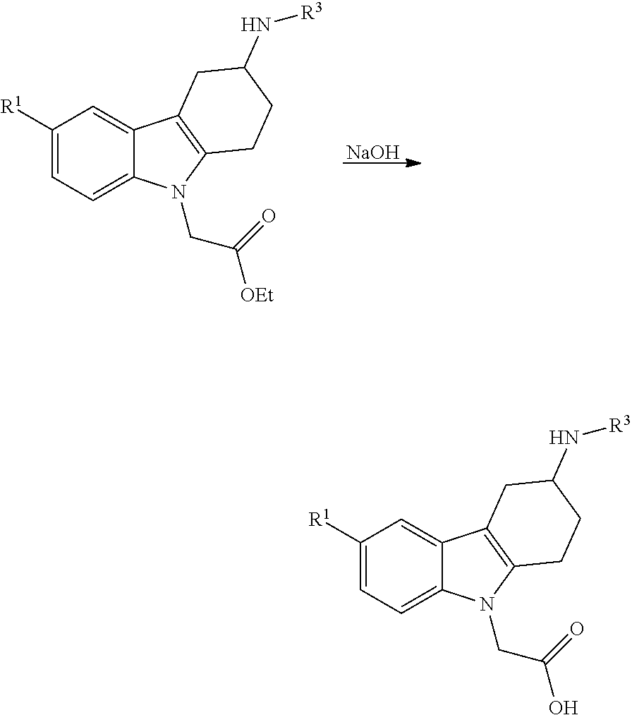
C1([R1])=CC=C2C(=C1)C1=C(N2CC(O)=O)CCC(N[R3])C1.C1([R1])=CC=C2C(=C1)C1=C(N2CC([OEt])=O)CCC(N[R3])C1.[NaOH]
